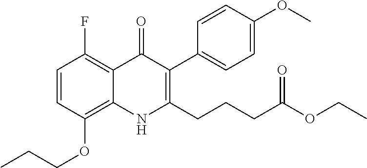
C1=CC(OCCC)=C2C(=C1F)C(=O)C(C1=CC=C(OC)C=C1)=C(CCCC(=O)OCC)N2
